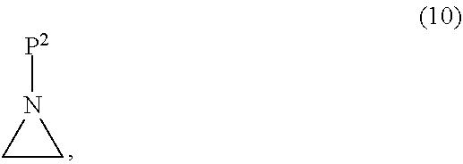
C1CN1[P2]
